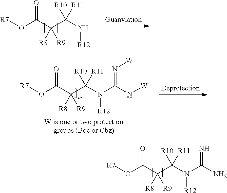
O(C(C(C(N[R12])([R11])[R10])([R9])[R8])=O)[R7].O(C(C(C(N(C(N[W])=N[W])[R12])([R11])[R10])([R9])[R8])=O)[R7].O(C(C(C(N(C(N)=N)[R12])([R11])[R10])([R9])[R8])=O)[R7]
